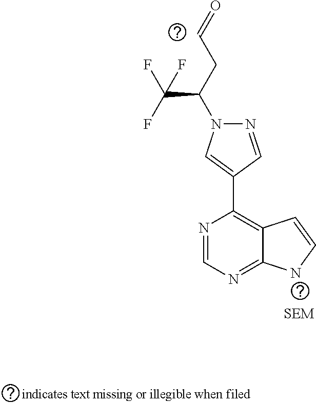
C(CC(C(F)(F)F)N1N=CC(C2=C3C(=NC=N2)NC=C3)=C1)=O
